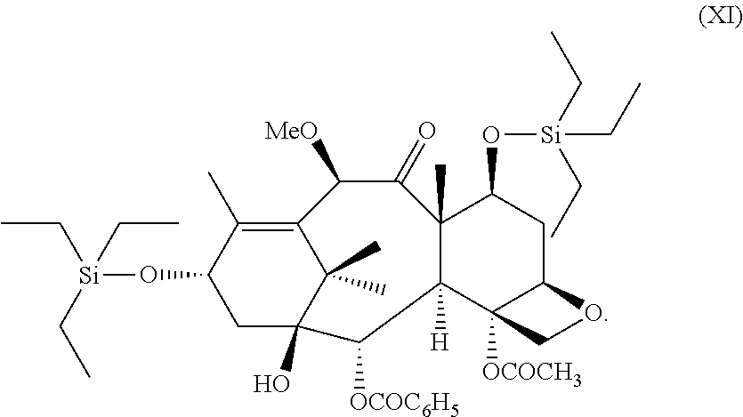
O(C1CC2(O)C(C)(C)C(=C1C)C([MeO])C(=O)C1(C)C([H])(C3([OCOCH3])C(CC1O[Si](CC)(CC)CC)OC3)C2[OCOC6H5])[Si](CC)(CC)CC
